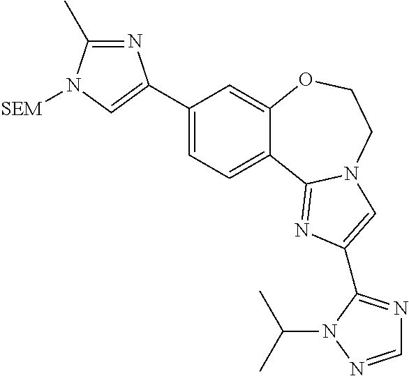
C1=C(C2=CN([SEM])C(C)=N2)C=C2C(=C1)C1=NC(C3=NC=NN3C(C)C)=CN1CCO2
